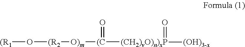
[(R1]O[(R2][O)m][(C]([(CH2)vO)n)xP](=O)[(OH)3-x])=O
